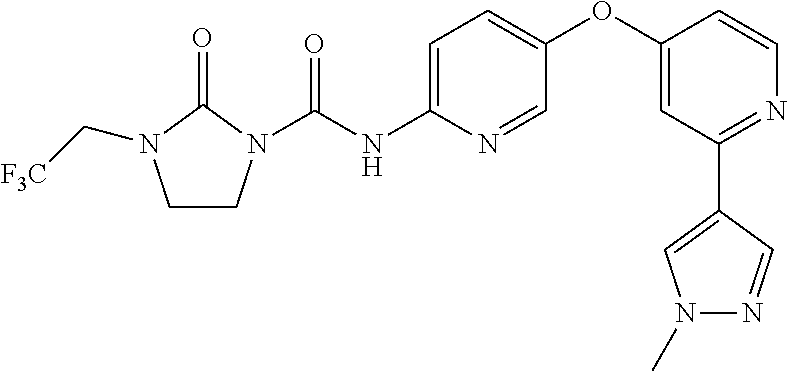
C1CN(C(NC2=CC=C(OC3=CC(C4=CN(C)N=C4)=NC=C3)C=N2)=O)C(=O)N1C[F3C]
